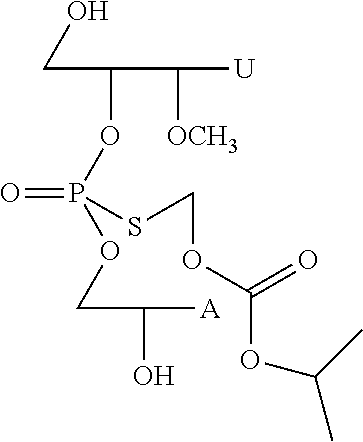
C(C(OP(OCC(O)[A])(=O)SCOC(OC(C)C)=O)C([OCH3])[U])O
